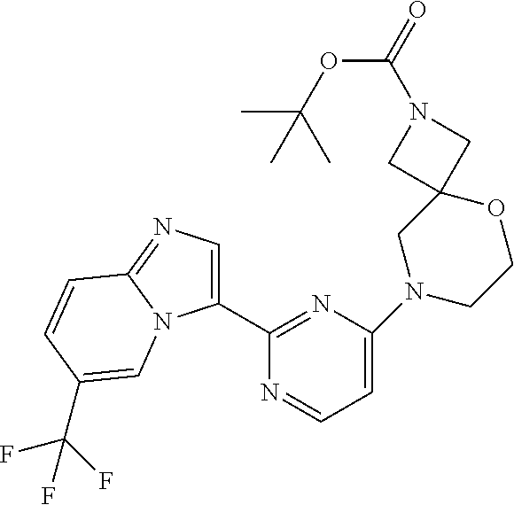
C1(C2=NC(N3CCOC4(C3)CN(C(=O)OC(C)(C)C)C4)=CC=N2)=CN=C2N1C=C(C(F)(F)F)C=C2
